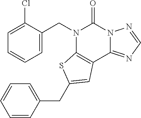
C1=C(CN2C3=C(C4=NC=NN4C2=O)C=C(CC2=CC=CC=C2)S3)C(Cl)=CC=C1
